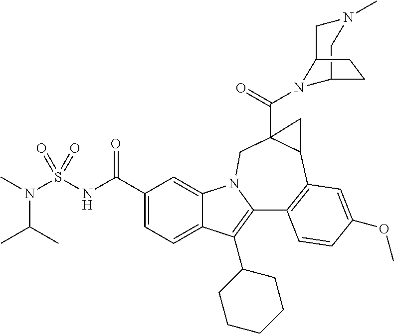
C1(C(NS(=O)(=O)N(C)C(C)C)=O)=CC=C2C(=C1)N1C(=C2C2CCCCC2)C2=C(C3C(C(=O)N4C5CN(C)CC4CC5)(C1)C3)C=C(OC)C=C2
